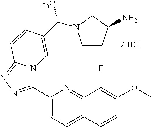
C1(C2=NN=C3N2C=C(C([F3C])N2CCC(N)C2)C=C3)=CC=C2C(=N1)C(F)=C(OC)C=C2
